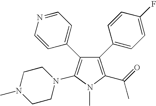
C1(C2=CC=C(F)C=C2)=C(C(=O)C)N(C)C(N2CCN(C)CC2)=C1C1=CC=NC=C1
